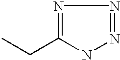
N1=C(CC)NN=N1
